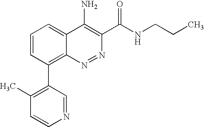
C1=CC(C2=C(C)C=CN=C2)=C2C(=C1)C(N)=C(C(NCCC)=O)N=N2
